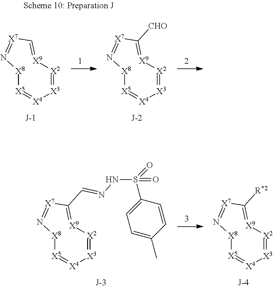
[X8]1[X5]=[X4][X3]=[X2][X9]=C[X7]=N1.[X8]1[X5]=[X4][X3]=[X2][X9]=C([CHO])[X7]=N1.[X8]1[X5]=[X4][X3]=[X2][X9]=C(C=NNS(C2=CC=C(C)C=C2)(=O)=O)[X7]=N1.[X8]1[X5]=[X4][X3]=[X2][X9]=C([R*2])[X7]=N1
